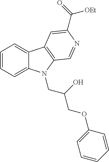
C12=CC=CC=C1N(CC(COC1=CC=CC=C1)O)C1=C2C=C(C(=O)[OEt])N=C1
